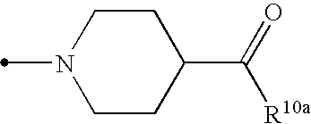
N1(C)CCC(C(=O)[R10a])CC1
